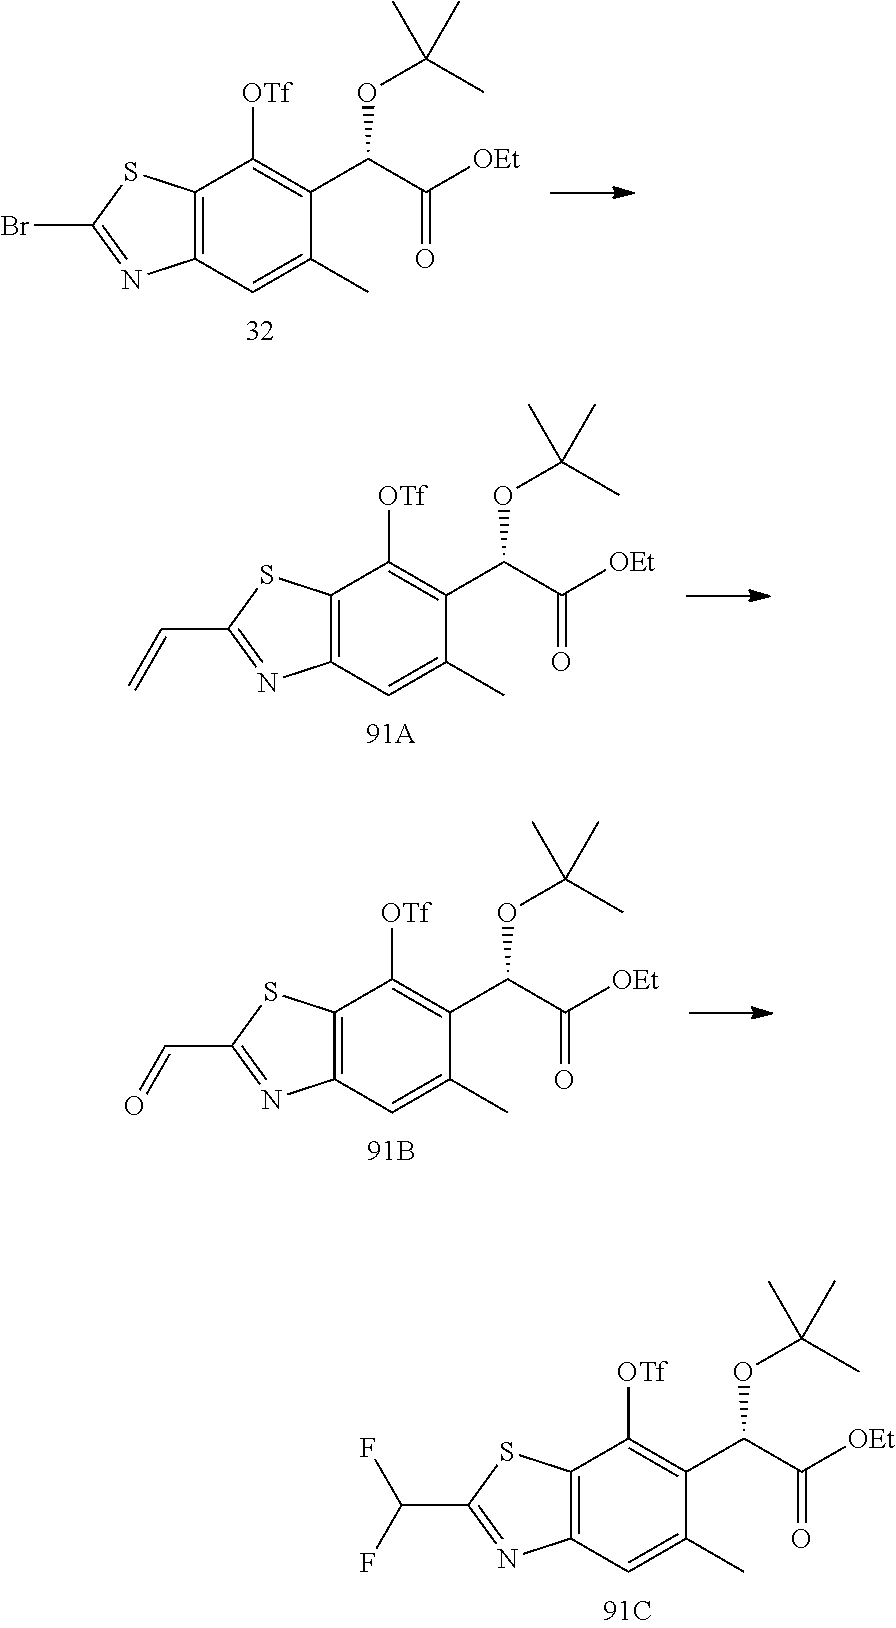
C12=C(C=C(C)C(C(C([OEt])=O)OC(C)(C)C)=C1[OTf])N=C(Br)S2.C12=C(C=C(C)C(C(C([OEt])=O)OC(C)(C)C)=C1[OTf])N=C(C=C)S2.C12=C(C=C(C)C(C(C([OEt])=O)OC(C)(C)C)=C1[OTf])N=C(C=O)S2.C12=C(C=C(C)C(C(C([OEt])=O)OC(C)(C)C)=C1[OTf])N=C(C(F)F)S2
